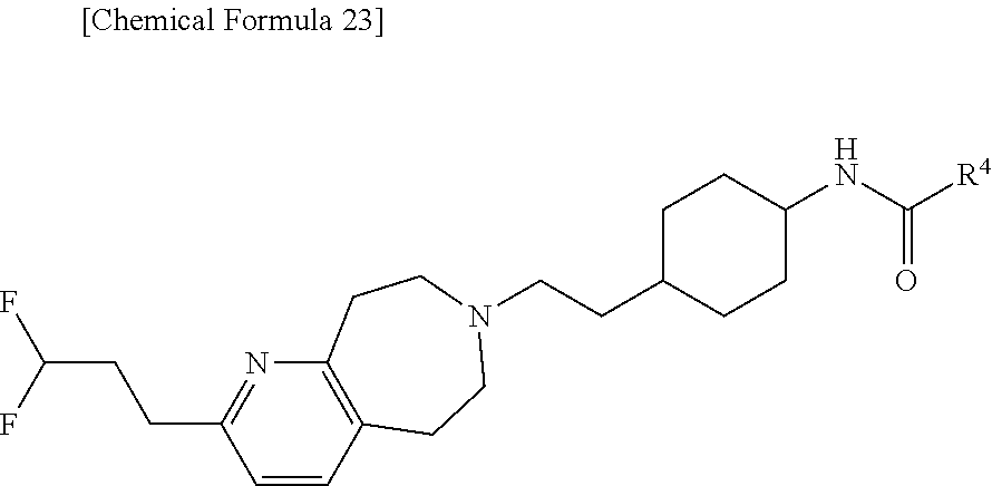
N1=C(CCC(F)F)C=CC2=C1CCN(CCC1CCC(NC([R4])=O)CC1)CC2
